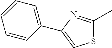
C1(C)=NC(C2=CC=CC=C2)=CS1
